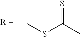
CSC(C)=S
